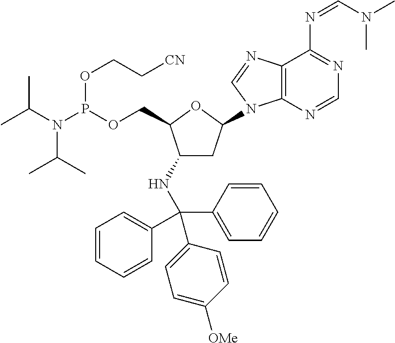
C1(NC(C2=CC=CC=C2)(C2=CC=CC=C2)C2=CC=C([OMe])C=C2)CC(N2C3=C(C(N=CN(C)C)=NC=N3)N=C2)OC1COP(N(C(C)C)C(C)C)OCC[CN]
